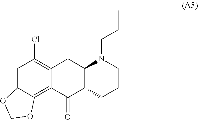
CCCN1CCCC2C1CC1=C(Cl)C=C3C(=C1C2=O)OCO3
